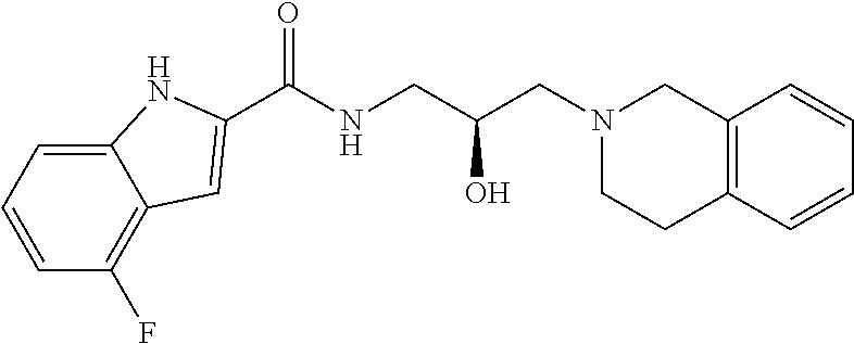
C(NCC(CN1CC2=C(CC1)C=CC=C2)O)(=O)C1=CC2=C(F)C=CC=C2N1
